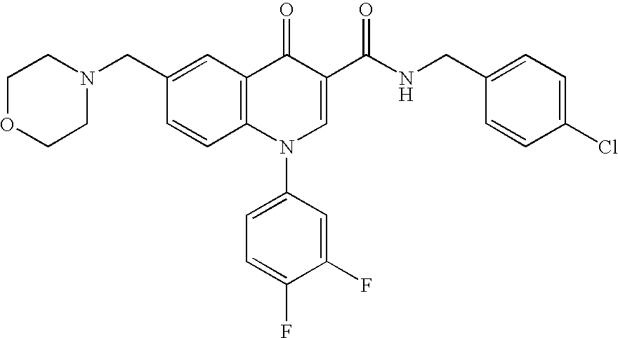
C1=CC2=C(C=C1CN1CCOCC1)C(=O)C(C(NCC1=CC=C(Cl)C=C1)=O)=CN2C1=CC=C(F)C(F)=C1
